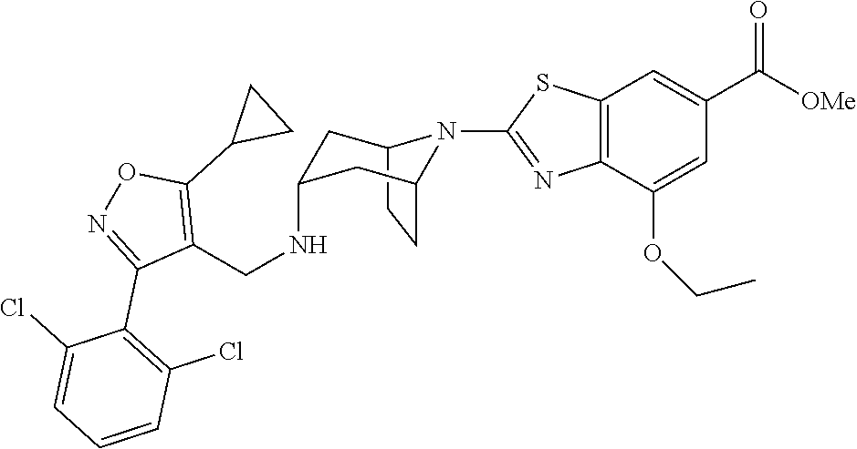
C12CCC(CC(NCC3=C(C4CC4)ON=C3C3=C(Cl)C=CC=C3Cl)C1)N2C1=NC2=C(C=C(C([OMe])=O)C=C2OCC)S1
